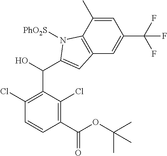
N1([PhO2S])C(C(C2=C(Cl)C=CC(C(OC(C)(C)C)=O)=C2Cl)O)=CC2=C1C(C)=CC(C(F)(F)F)=C2
